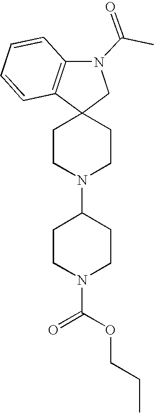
C1CN(C2CCN(C(OCCC)=O)CC2)CCC12CN(C(=O)C)C1=C2C=CC=C1
